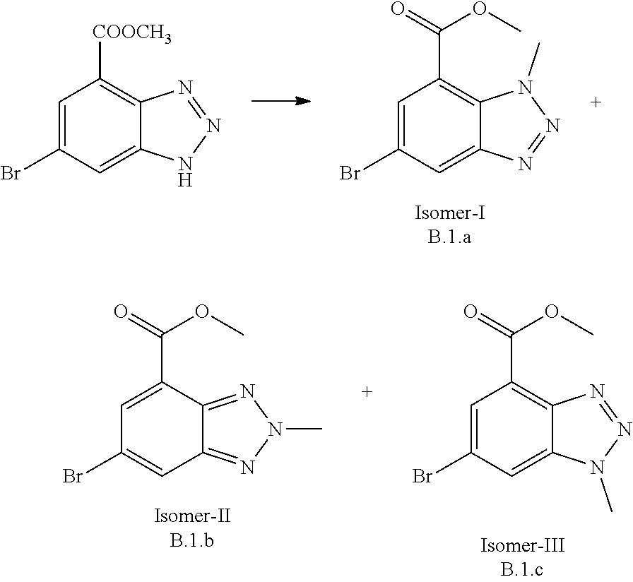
C1=C(Br)C=C2C(=C1C(=O)OC)N(C)N=N2.C1=C(Br)C=C2C(=C1[COOCH3])N=NN2.C1=C(C(=O)OC)C2=NN(C)N=C2C=C1Br.C1=C(Br)C=C2C(=C1C(=O)OC)N=NN2C
